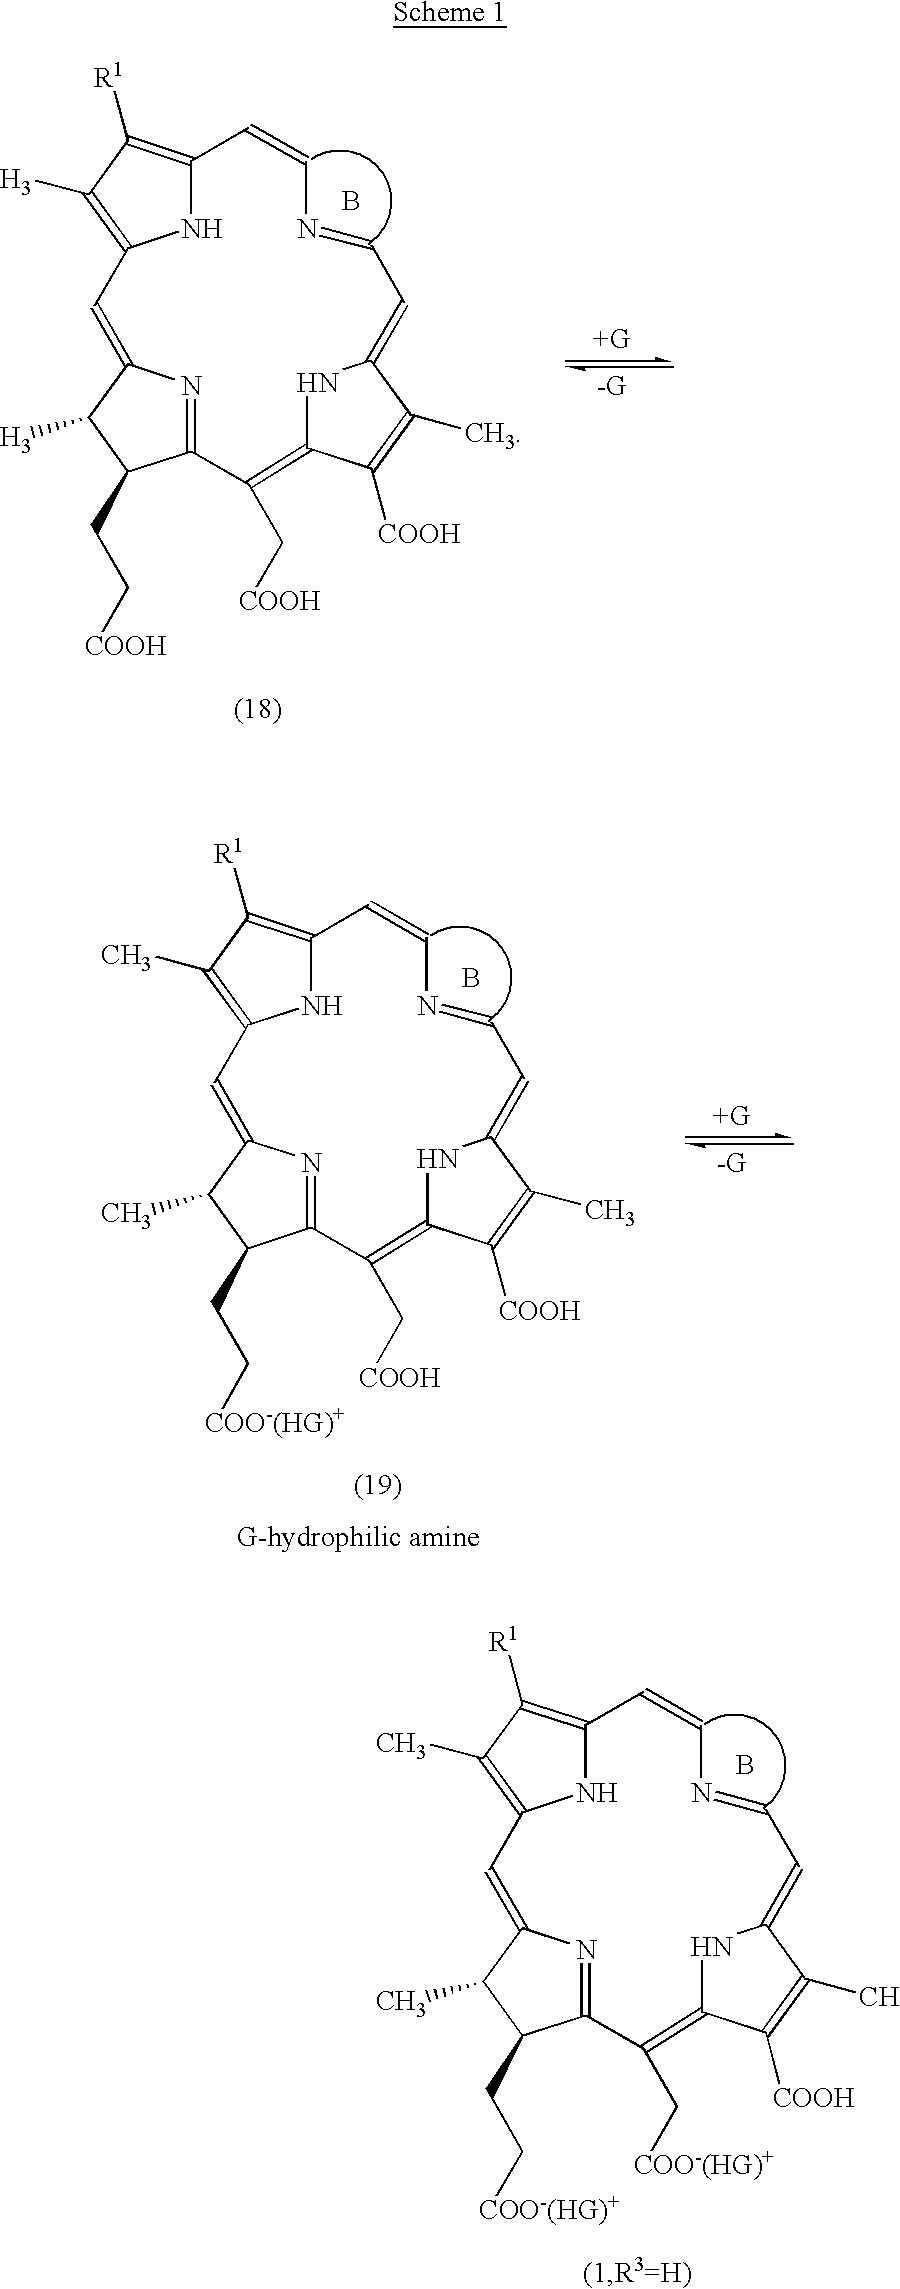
N1C2=C([R1])C([H3])=C1C=C1N=C(C(CC[COOH])C1[H3])C(C[COOH])=C1NC(=CC=NC=C2)C(C)=C1[COOH].B.N1C2=C([R1])C(C)=C1C=C1N=C(C(CC[COO-(HG)+])C1C)C(C[COO-(HG)+])=C1NC(=CC=NC=C2)C(C)=C1[COOH].B.N1C2=C([R1])C(C)=C1C=C1N=C(C(CC[COO-(HG)+])C1C)C(C[COOH])=C1NC(=CC=NC=C2)C(C)=C1[COOH].B
